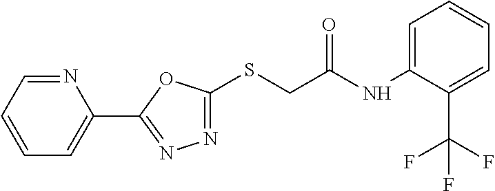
C1(C2=NN=C(SCC(NC3=CC=CC=C3C(F)(F)F)=O)O2)=CC=CC=N1
